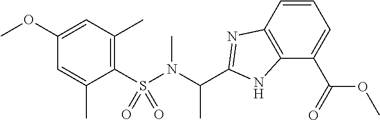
C1(S(N(C(C2=NC3=C(N2)C(C(=O)OC)=CC=C3)C)C)(=O)=O)=C(C)C=C(OC)C=C1C
